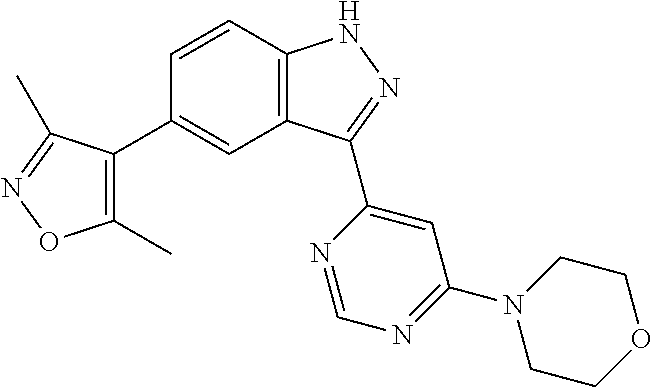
C1=CC2=C(C=C1C1=C(C)ON=C1C)C(C1=CC(N3CCOCC3)=NC=N1)=NN2
